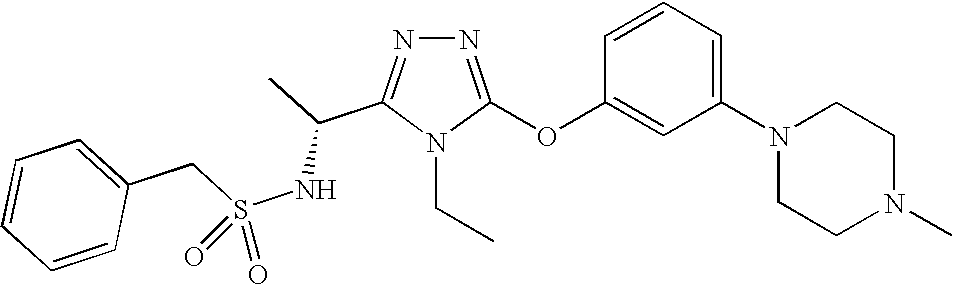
N1=C(OC2=CC(N3CCN(C)CC3)=CC=C2)N(CC)C(C(C)NS(CC2=CC=CC=C2)(=O)=O)=N1
